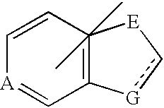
C1=CC2(C)(C)=C(C=[A]1)[G]c[E]2
